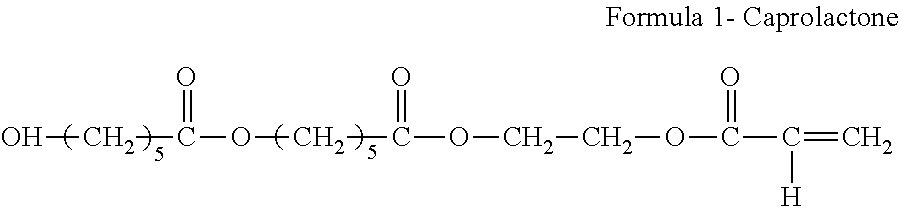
OCC(OCC(OCCOC(C(=C)[H])=O)=O)=O
